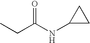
O=C(NC1CC1)CC
